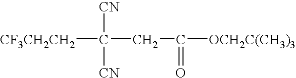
[CF3CH2CH2]C([CN])([CN])CC(=O)[OCH2C(CH3)3]
